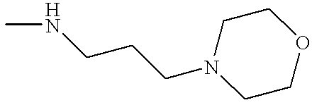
C1COCCN1CCCNC
